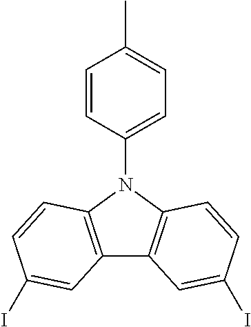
C12=C(N(C3=CC=C(C)C=C3)C3=C1C=C(I)C=C3)C=CC(I)=C2
